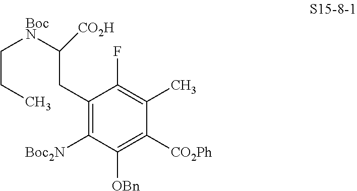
C1(CC([BocN]CCC)[CO2H])=C([Boc2N])C([OBn])=C([CO2Ph])C(C)=C1F
